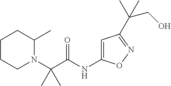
C1CCN(C(C(NC2=CC(C(C)(C)CO)=NO2)=O)(C)C)C(C)C1
